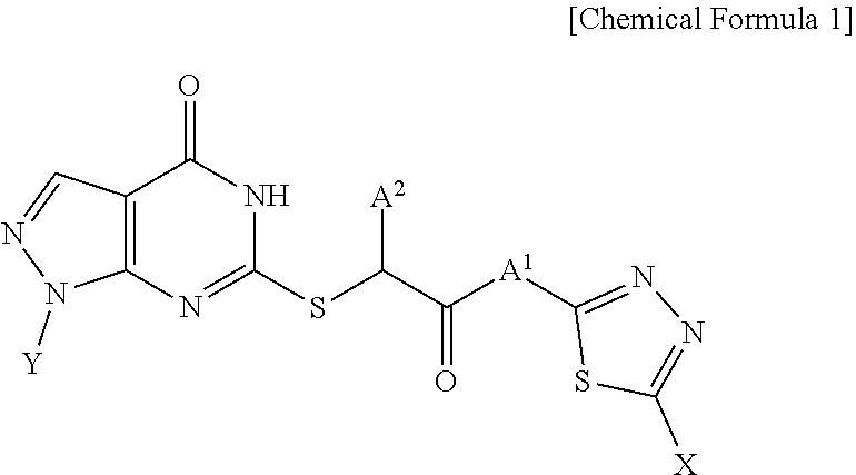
C12=C(N=C(SC(C([A1]C3=NN=C([X])S3)=O)[A2])NC1=O)N([Y])N=C2
